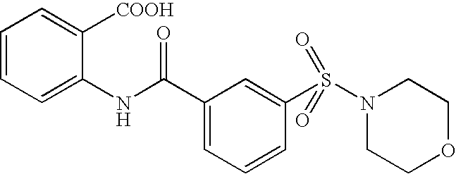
C1=CC=C(NC(C2=CC=CC(S(N3CCOCC3)(=O)=O)=C2)=O)C([COOH])=C1
